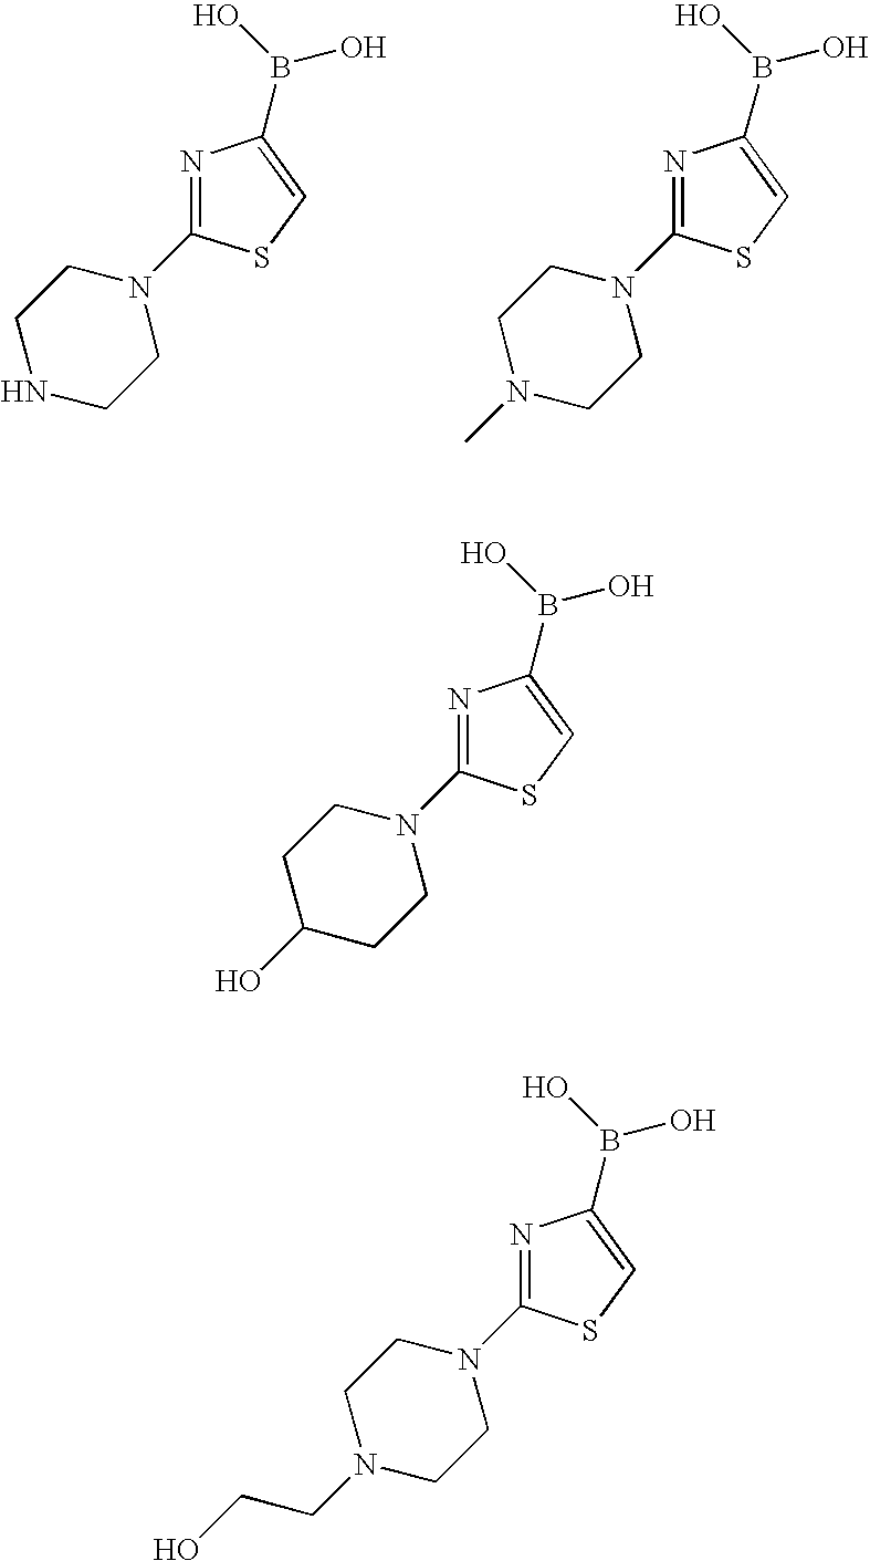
N1=C(N2CCNCC2)SC=C1B(O)O.N1=C(N2CCN(C)CC2)SC=C1B(O)O.N1=C(N2CCC(O)CC2)SC=C1B(O)O.N1=C(N2CCN(CCO)CC2)SC=C1B(O)O
